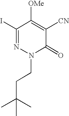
C(C(C)(C)C)CN1N=C(I)C([OMe])=C([CN])C1=O
